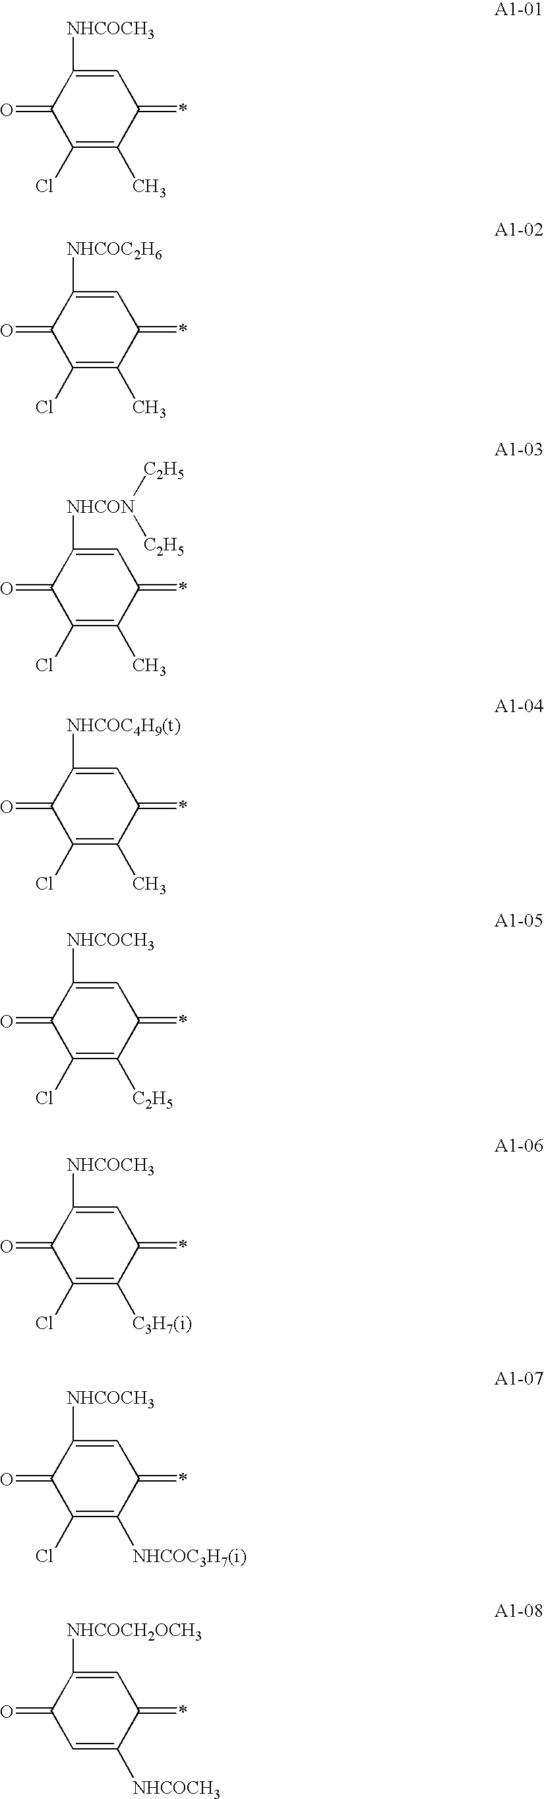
C1=C([NHCOCH3])C(=O)C(Cl)=C(C)C1=C.C1=C([NHCOC2H6])C(=O)C(Cl)=C(C)C1=C.C1=C([NHCON]([C2H5])[C2H5])C(=O)C(Cl)=C(C)C1=C.C1=C([NHCOC4H9(t)])C(=O)C(Cl)=C(C)C1=C.C1=C([NHCOCH3])C(=O)C(Cl)=C([C2H5])C1=C.C1=C([NHCOCH3])C(=O)C(Cl)=C([C3H7(i)])C1=C.C1=C([NHCOCH3])C(=O)C(Cl)=C([NHCOC3H7(i)])C1=C.C1=C([NHCOCH2OCH3])C(=O)C=C([NHCOCH3])C1=C
